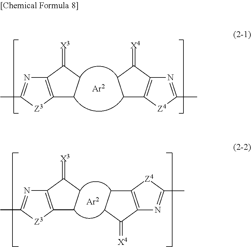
C12=C([Z3]C(C)=N1)CCC2=[X3].C12=C(C(=[X4])CC1)N=C(C)[Z4]2.[Ar2].C12=C([Z3]C(C)=N1)CCC2=[X3].[Ar2].C12=C(C(=[X4])CC1)N=C(C)[Z4]2
